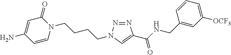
C1=C(N)C=CN(CCCCN2N=NC(C(NCC3=CC([OCF3])=CC=C3)=O)=C2)C1=O
